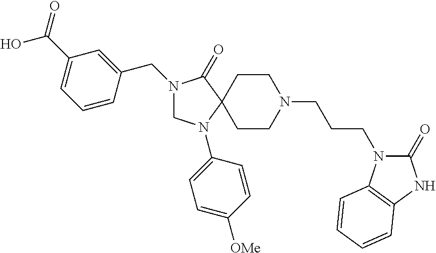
N1(CC2=CC(C(=O)O)=CC=C2)CN(C2=CC=C([OMe])C=C2)C2(C1=O)CCN(CCCN1C(=O)NC3=C1C=CC=C3)CC2
